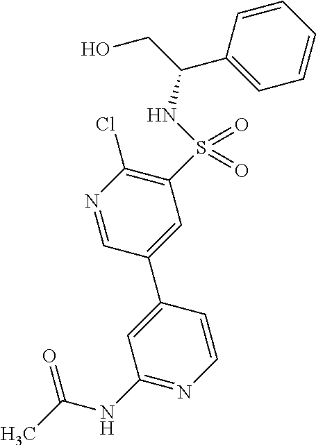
C1(NC(C)=O)=NC=CC(C2=CC(S(NC(CO)C3=CC=CC=C3)(=O)=O)=C(Cl)N=C2)=C1
